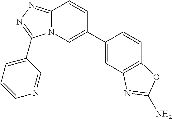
C1(C2=CN3C(=NN=C3C3=CC=CN=C3)C=C2)=CC2=C(C=C1)OC(N)=N2
